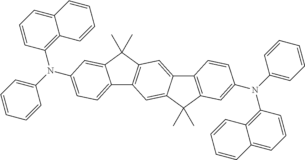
C12=CC=CC(N(C3=CC=CC=C3)C3=CC=C4C5=C(C(C)(C)C4=C3)C=C3C(=C5)C(C)(C)C4=C3C=CC(N(C3=CC=CC=C3)C3=C5C(=CC=C3)C=CC=C5)=C4)=C1C=CC=C2
